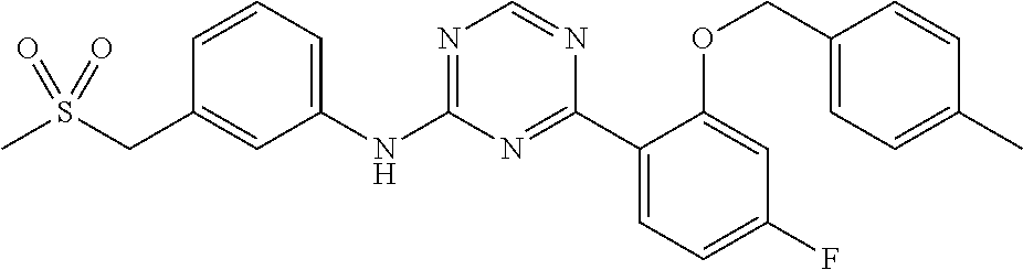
C1(NC2=NC=NC(C3=CC=C(F)C=C3OCC3=CC=C(C)C=C3)=N2)=CC=CC(CS(C)(=O)=O)=C1
